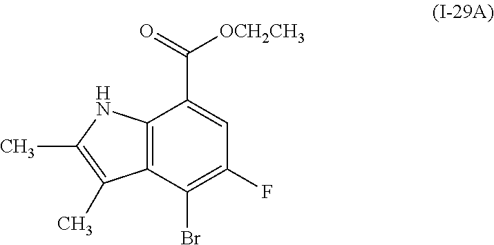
C12=C(C(Br)=C(F)C=C1C(=O)[OCH2CH3])C(C)=C(C)N2
